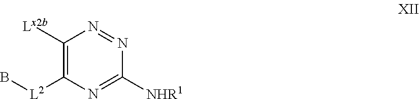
C1([Lx2b])=C([L2]B)N=C([NHR1])N=N1
